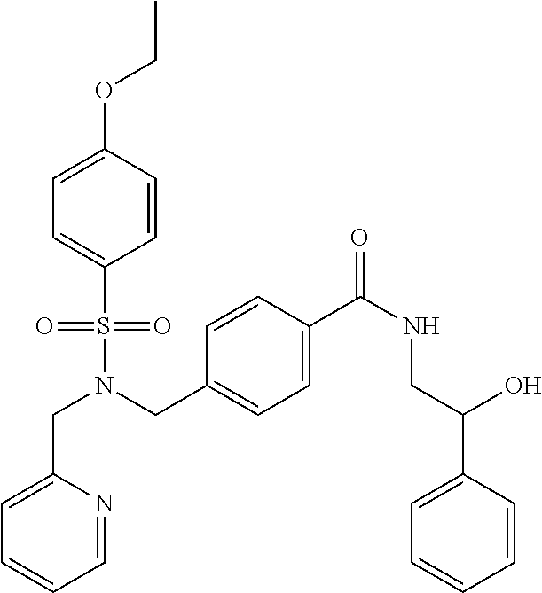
C1=CC(OCC)=CC=C1S(N(CC1=CC=C(C(NCC(C2=CC=CC=C2)O)=O)C=C1)CC1=CC=CC=N1)(=O)=O
